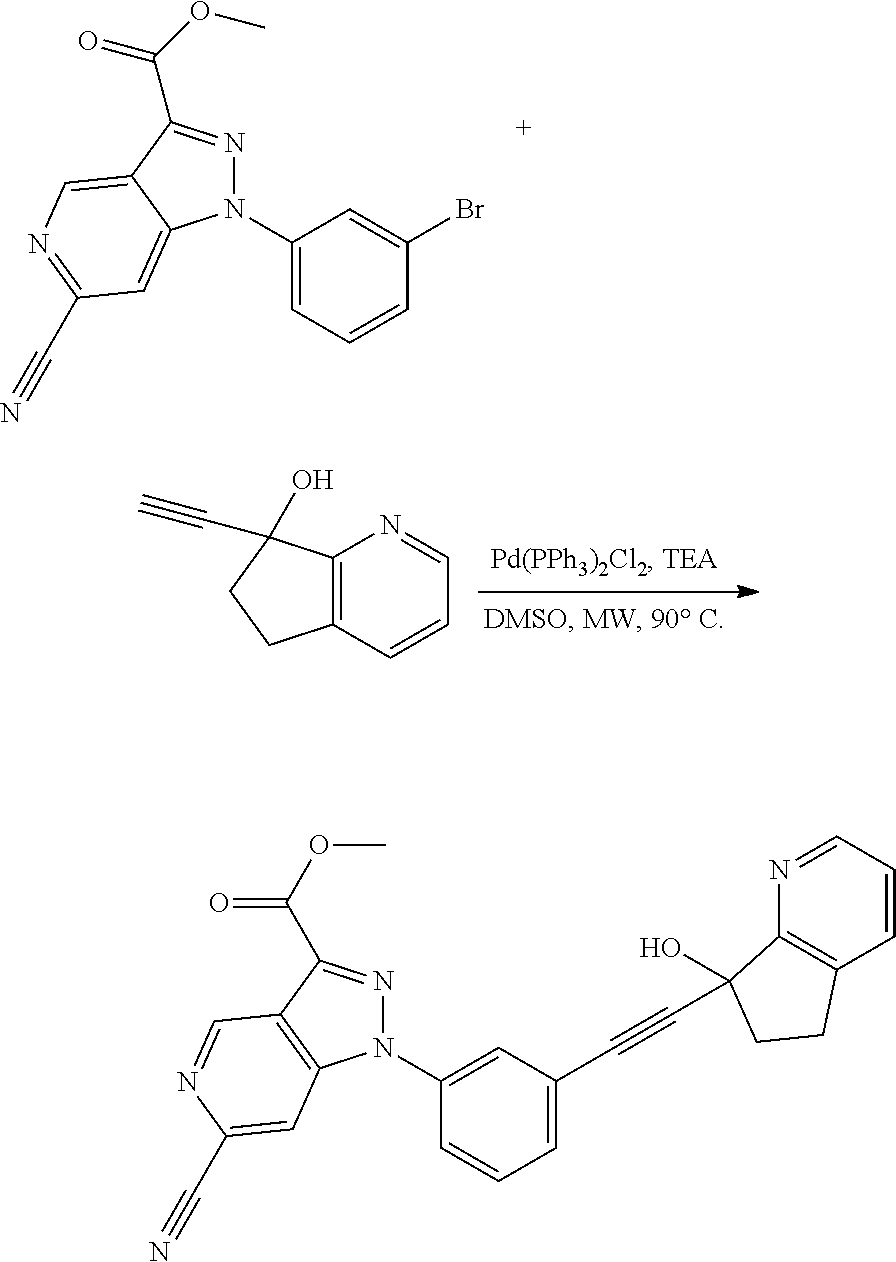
N1(C2=CC=CC(Br)=C2)N=C(C(=O)OC)C2=CN=C(C#N)C=C12.C12=C(C=CC=N1)CCC2(O)C#C.N1(C2=CC(C#CC3(O)C4=C(C=CC=N4)CC3)=CC=C2)N=C(C(=O)OC)C2=C1C=C(C#N)N=C2
